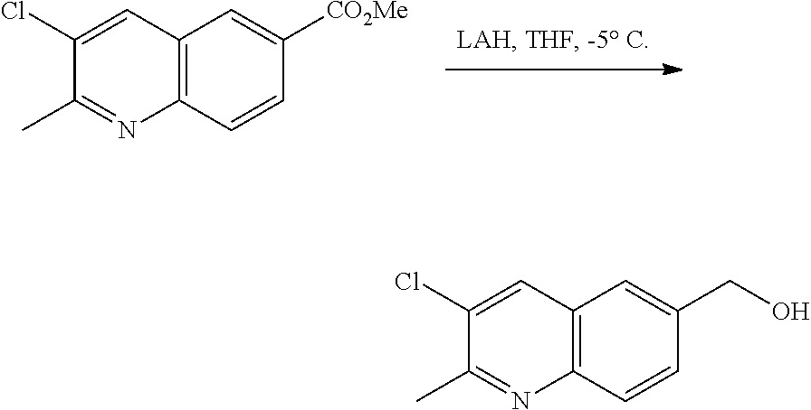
C12=C(C=CC([CO2Me])=C1)N=C(C)C(Cl)=C2.C12=C(C=CC(CO)=C1)N=C(C)C(Cl)=C2
